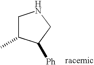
C1C(C)C([Ph])CN1
